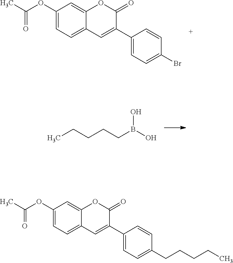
C1(OC(C)=O)=CC=C2C(=C1)OC(=O)C(C1=CC=C(Br)C=C1)=C2.CCCCCB(O)O.C1(OC(C)=O)=CC=C2C(=C1)OC(=O)C(C1=CC=C(CCCCC)C=C1)=C2
